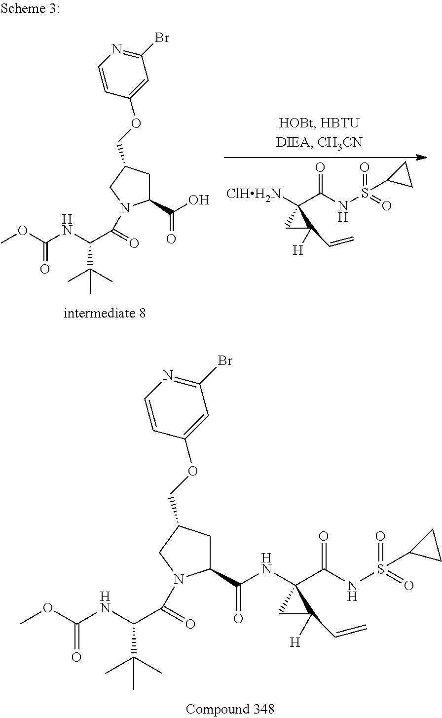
O=C(C1CC(COC2=CC(Br)=NC=C2)CN1C(=O)C(NC(OC)=O)C(C)(C)C)O.O=S(C1CC1)(NC(C1([ClHH2N])CC1(C=C)[H])=O)=O.O=C(C1CC(COC2=CC(Br)=NC=C2)CN1C(=O)C(NC(OC)=O)C(C)(C)C)NC1(C(NS(=O)(C2CC2)=O)=O)CC1(C=C)[H]
